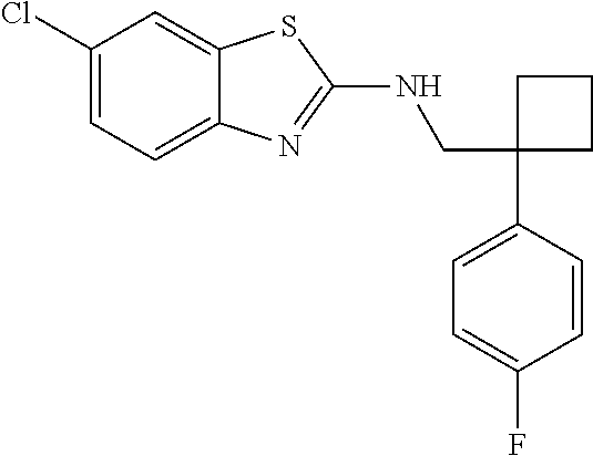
C1(CNC2=NC3=CC=C(Cl)C=C3S2)(C2=CC=C(F)C=C2)CCC1
